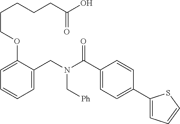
C1=C(CN(C(C2=CC=C(C3=CC=CS3)C=C2)=O)C[Ph])C(OCCCCCC(O)=O)=CC=C1
